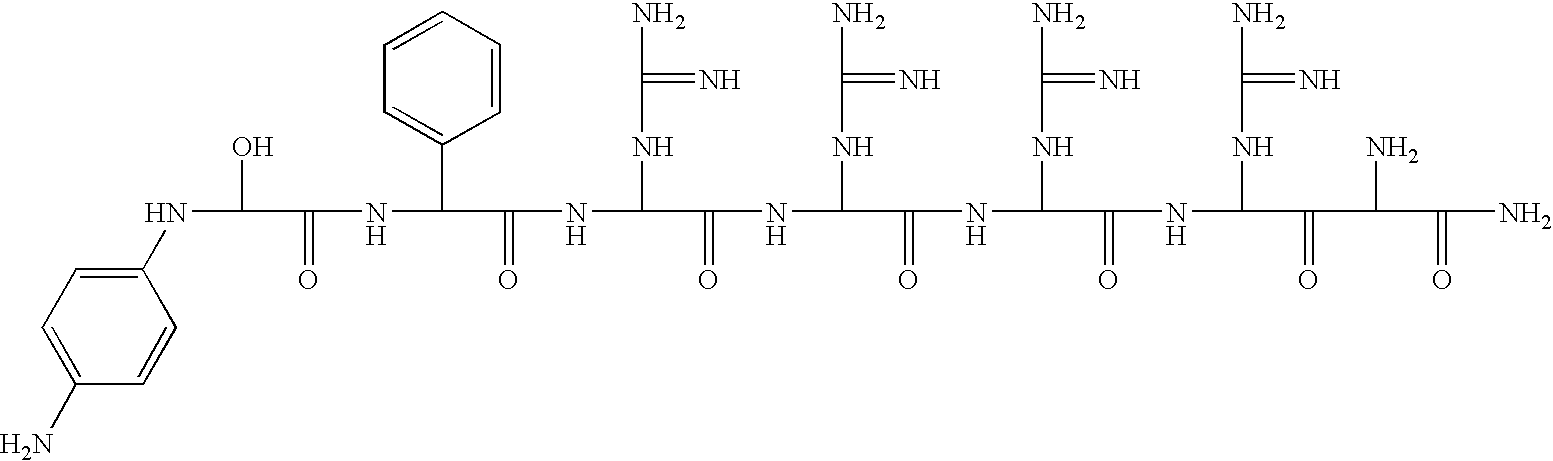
N(C(O)C(=O)NC(C(=O)NC(NC(N)=N)C(=O)NC(NC(N)=N)C(=O)NC(NC(N)=N)C(=O)NC(NC(N)=N)C(=O)C(N)C(=O)N)C1=CC=CC=C1)C1=CC=C(N)C=C1
